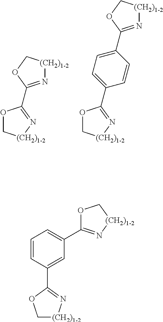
O1C[(CH2)1-2]N=C1C1=N[(CH2)1-2]CO1.O1C[(CH2)1-2]N=C1C1=CC=C(C2=N[(CH2)1-2]CO2)C=C1.C1[(CH2)1-2]N=C(C2=CC(C3=N[(CH2)1-2]CO3)=CC=C2)O1
